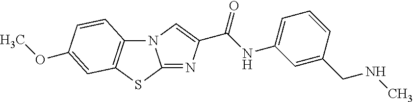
N12C3=C(SC1=NC(C(NC1=CC=CC(CNC)=C1)=O)=C2)C=C(OC)C=C3
